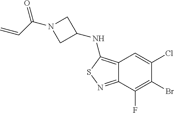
C12=C(NC3CN(C(=O)C=C)C3)SN=C1C(F)=C(Br)C(Cl)=C2
